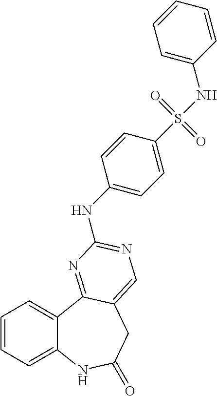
C1=CC=C2C(=C1)C1=NC(NC3=CC=C(S(=O)(=O)NC4=CC=CC=C4)C=C3)=NC=C1CC(=O)N2
